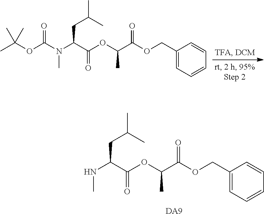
CC(OC(N(C(C(OC(C(OCC1=CC=CC=C1)=O)C)=O)CC(C)C)C)=O)(C)C.[DA9].N(C(C(OC(C(OCC1=CC=CC=C1)=O)C)=O)CC(C)C)C
